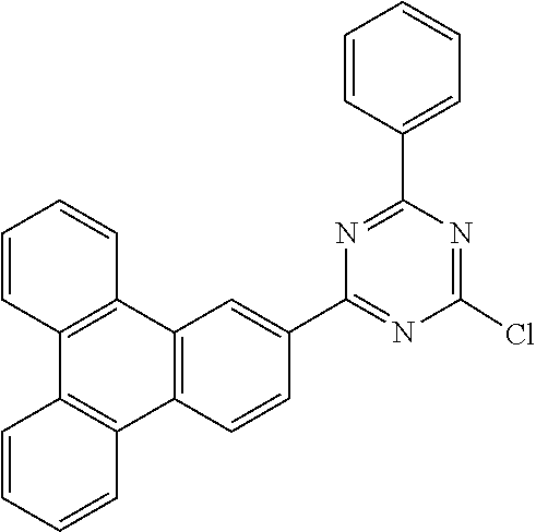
N1=C(C2=CC3=C(C4=C(C5=C3C=CC=C5)C=CC=C4)C=C2)N=C(C2=CC=CC=C2)N=C1Cl
